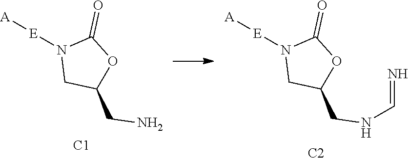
C1C(CN)OC(=O)N1[E][A].[C1].C1C(CNC=N)OC(=O)N1[E][A].[C2]
